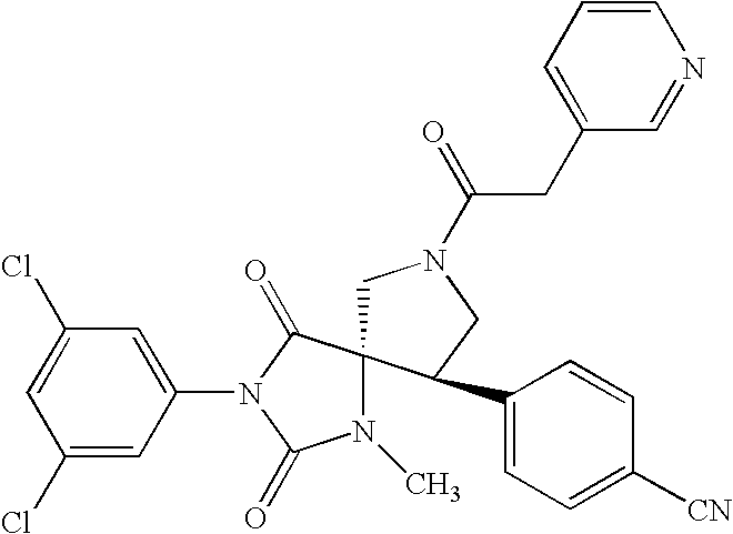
ClC1=CC(Cl)=CC(N2C(=O)C3(N(C)C2=O)CN(C(CC2=CC=CN=C2)=O)CC3C2=CC=C([CN])C=C2)=C1
